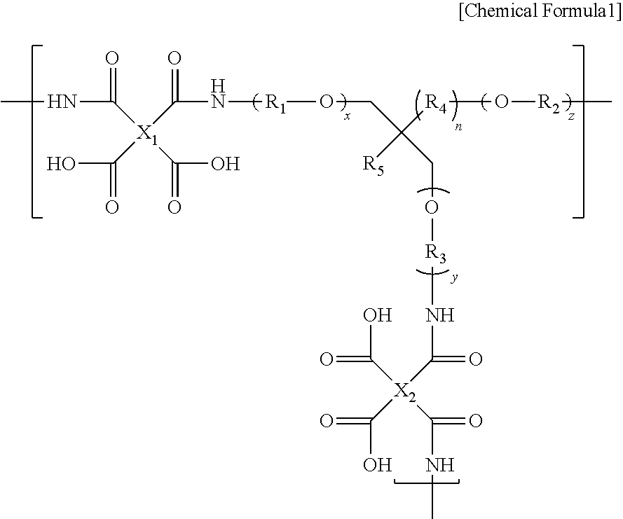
CNC(=O)[X1](C(=O)O)(C(=O)N[R1]OCC(CO[R3]NC(=O)[X2](C(=O)O)(C(=O)O)C(=O)NC)([R4]O[R2]C)[R5])C(O)=O
